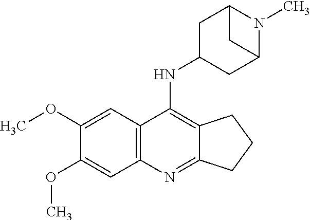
C12=NC3=C(C(NC4CC5N(C)C(C4)C5)=C1CCC2)C=C(OC)C(OC)=C3
